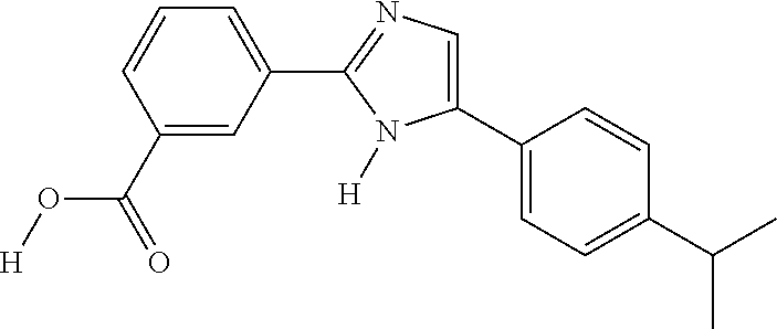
C1(C2=CC=C(C(C)C)C=C2)=CN=C(C2=CC=CC(C(O[H])=O)=C2)N1[H]
